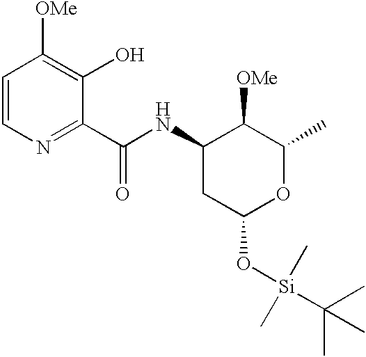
C1=CN=C(C(NC2CC(O[Si](C(C)(C)C)(C)C)OC(C)C2[OMe])=O)C(O)=C1[OMe]
